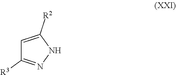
C1=C([R2])NN=C1[R3]
